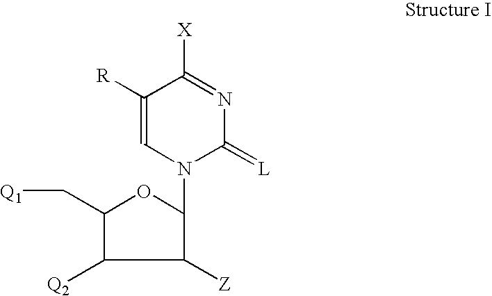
C1([Z])C(N2C(=[L])N=C([X])C([R])=C2)OC(C[Q1])C1[Q2]
